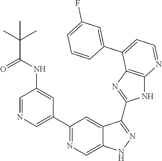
C1=NC=C(C2=NC=C3C(=C2)C(C2=NC4=C(N2)N=CC=C4C2=CC(F)=CC=C2)=NN3)C=C1NC(C(C)(C)C)=O
